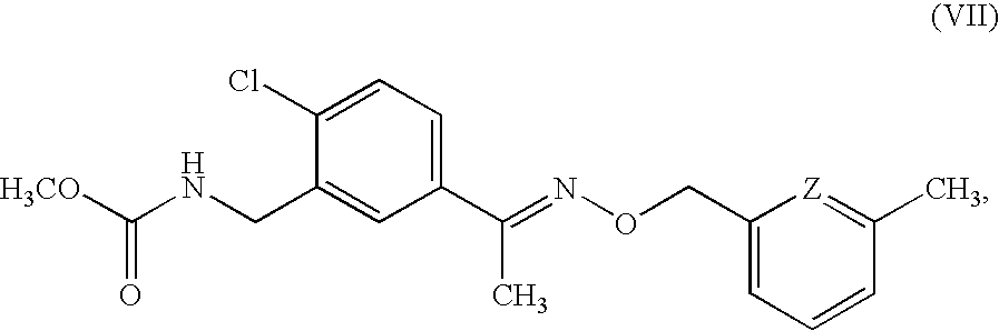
[H3CO]C(=O)NCC1=CC(C(C)=NOCC2=CC=CC(C)=[Z]2)=CC=C1Cl
